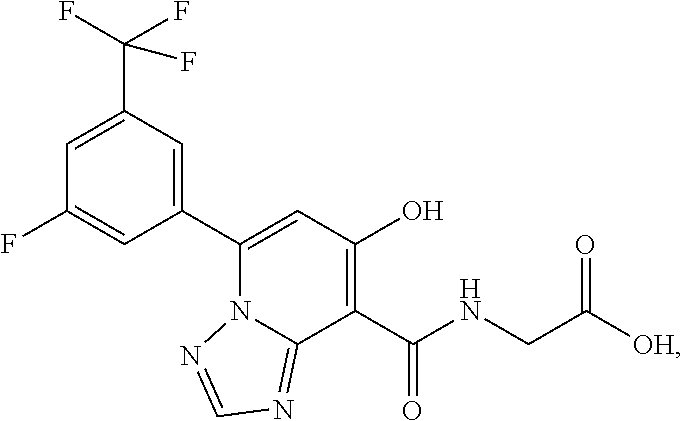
C1(C2=CC(C(F)(F)F)=CC(F)=C2)=CC(O)=C(C(NCC([OH])=O)=O)C2=NC=NN12
